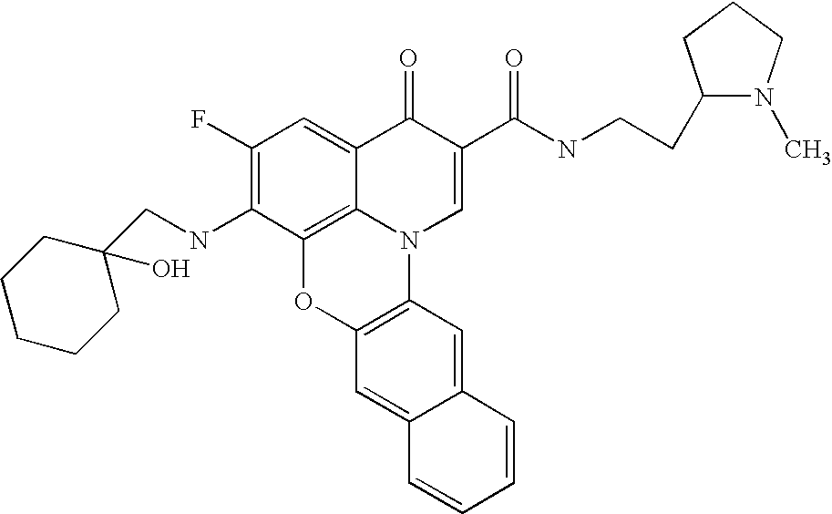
C1(F)=C(NCC2(O)CCCCC2)C2=C3C(=C1)C(=O)C(C(=O)NCCC1N(C)CCC1)=CN3C1=C(O2)C=C2C(=C1)C=CC=C2
